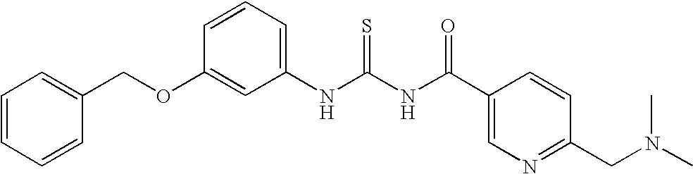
N(C(NC(=O)C1=CN=C(CN(C)C)C=C1)=S)C1=CC=CC(OCC2=CC=CC=C2)=C1
